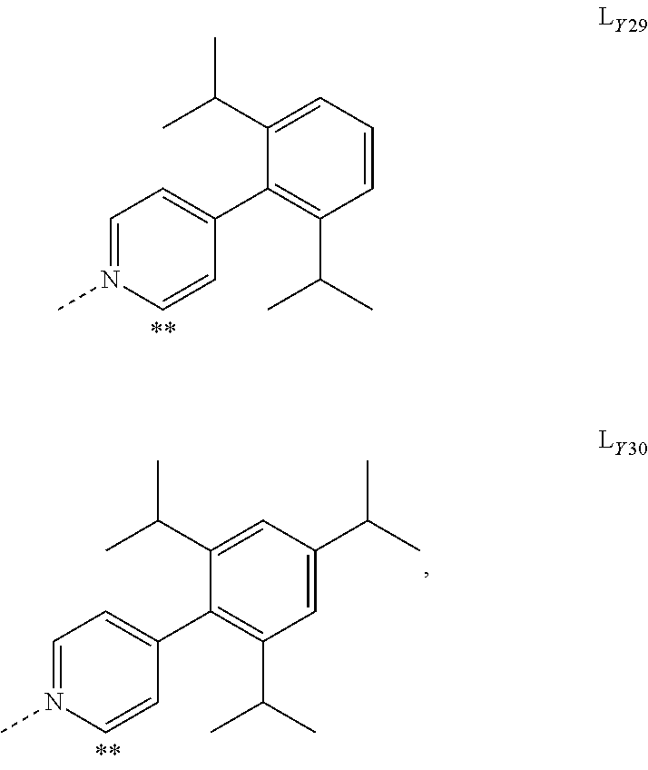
C1=N(C)C=CC(C2=C(C(C)C)C=CC=C2C(C)C)=C1.C1=N(C)C=CC(C2=C(C(C)C)C=C(C(C)C)C=C2C(C)C)=C1
